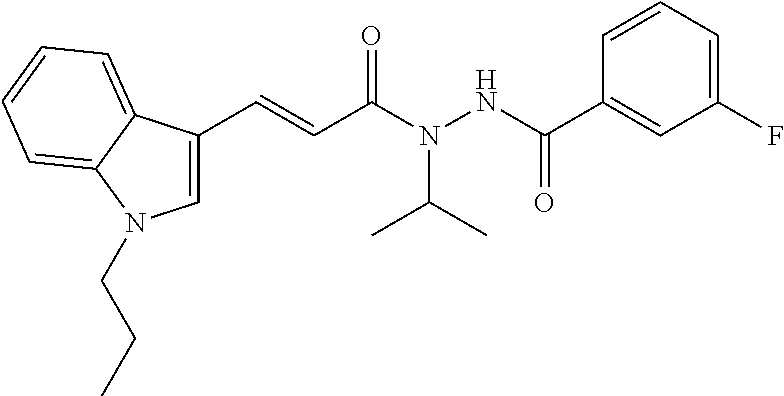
C1=CC=C(F)C=C1C(NN(C(C=CC1=CN(CCC)C2=CC=CC=C12)=O)C(C)C)=O
